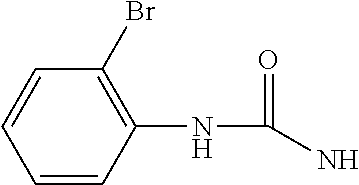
C1=CC(NC(=O)N)=C(Br)C=C1
